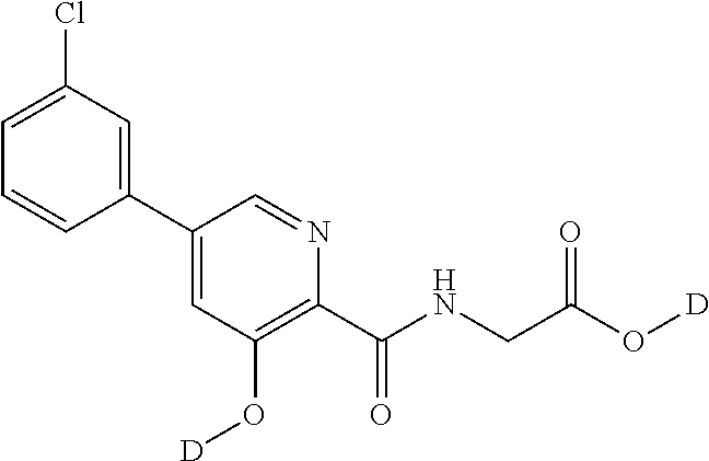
C1(C2=CC(Cl)=CC=C2)=CC(O[D])=C(C(NCC(O[D])=O)=O)N=C1
